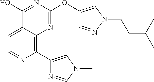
C1(O)=NC(OC2=CN(CCC(C)C)N=C2)=NC2=C(C3=CN(C)C=N3)N=CC=C12
